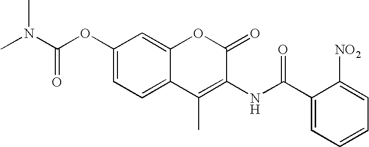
C1(OC(N(C)C)=O)=CC=C2C(=C1)OC(=O)C(NC(C1=CC=CC=C1[NO2])=O)=C2C
